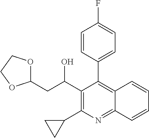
C1(CC(C2=C(C3CC3)N=C3C(=C2C2=CC=C(F)C=C2)C=CC=C3)O)OCCO1
